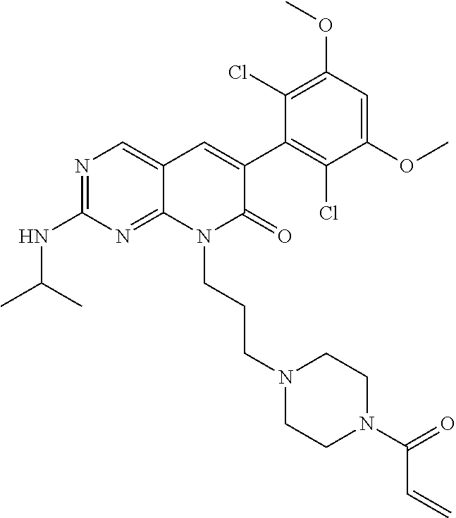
C1(NC(C)C)=NC=C2C(=N1)N(CCCN1CCN(C(C=C)=O)CC1)C(=O)C(C1=C(Cl)C(OC)=CC(OC)=C1Cl)=C2
